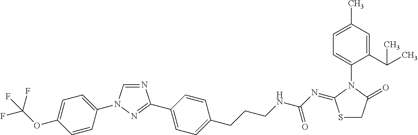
N1=CN(C2=CC=C(OC(F)(F)F)C=C2)N=C1C1=CC=C(CCCNC(N=C2SCC(=O)N2C2=CC=C(C)C=C2C(C)C)=O)C=C1
